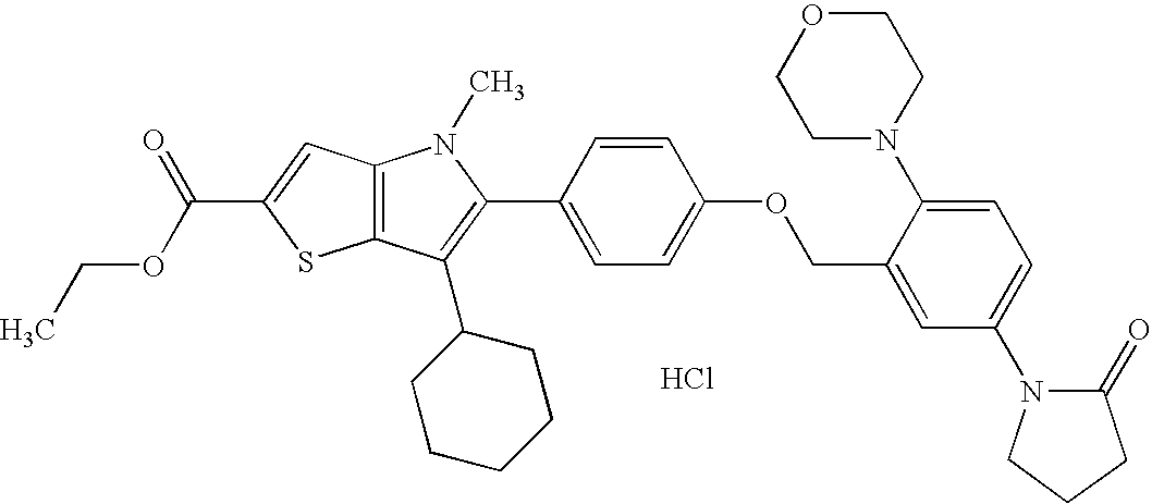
C12=C(C(C3CCCCC3)=C(C3=CC=C(OCC4=CC(N5CCCC5=O)=CC=C4N4CCOCC4)C=C3)N1C)SC(C(OCC)=O)=C2.Cl
